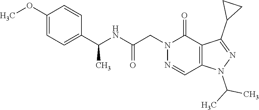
N1=CC2=C(C(=O)N1CC(NC(C1=CC=C(OC)C=C1)C)=O)C(C1CC1)=NN2C(C)C
